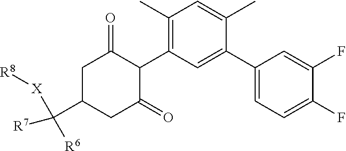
C1(C2=CC=C(F)C(F)=C2)=CC(C2C(=O)CC(C([R7])([R6])[X][R8])CC2=O)=C(C)C=C1C
